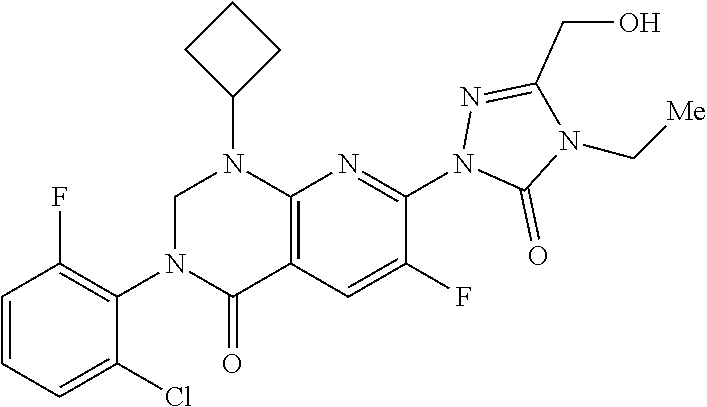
C([Me])N1C(CO)=NN(C2=NC3=C(C=C2F)C(=O)N(C2=C(F)C=CC=C2Cl)CN3C2CCC2)C1=O
